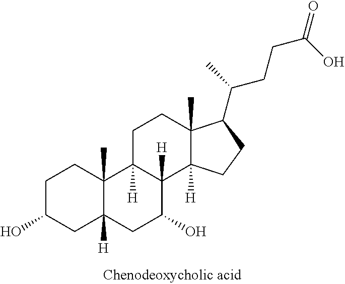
C1C(O)CC2([H])C(C)(C1)C1([H])C([H])(C(O)C2)C2([H])C(C)(CC1)C(C(CCC(=O)O)C)CC2
